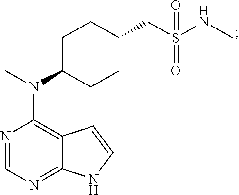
N1=CN=C2C(=C1N(C)C1CCC(CS(NC)(=O)=O)CC1)C=CN2
